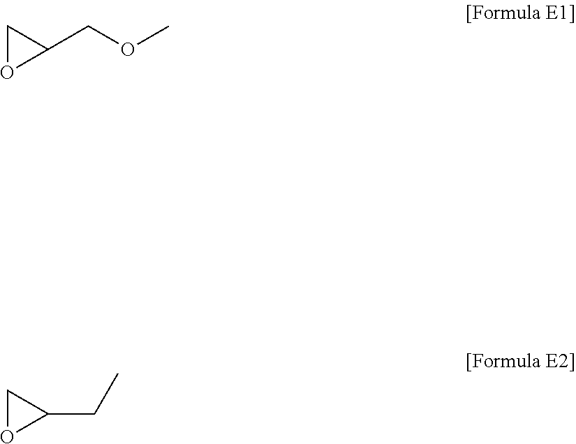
C1OC1COC.C1OC1CC
